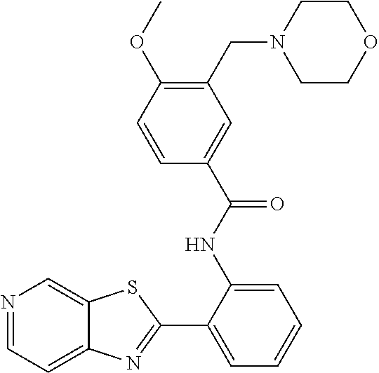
C1(NC(C2=CC(CN3CCOCC3)=C(OC)C=C2)=O)=CC=CC=C1C1=NC2=CC=NC=C2S1
